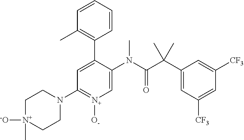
[N+]1([-O])(C)CCN(C2=[N+]([O-])C=C(N(C(C(C3=CC([CF3])=CC([CF3])=C3)(C)C)=O)C)C(C3=C(C)C=CC=C3)=C2)CC1
